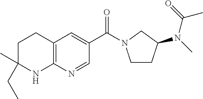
C1C(CC)(C)NC2=C(C1)C=C(C(=O)N1CCC(N(C(C)=O)C)C1)C=N2
